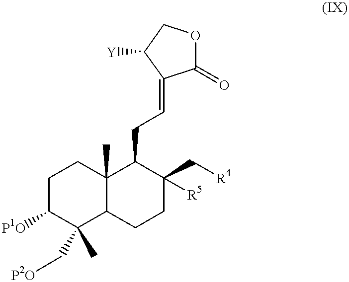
C1(=O)OCC([Y])C1=CCC1C2(C)C(CCC1(C[R4])[R5])C(C[P2O])(C)C([P1O])CC2
